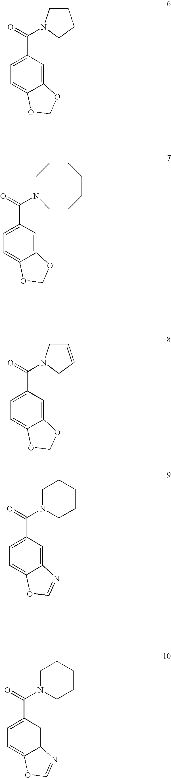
C12=CC(C(=O)N3CCCCCCC3)=CC=C1OCO2.C12=CC(C(=O)N3CC=CCC3)=CC=C1OC=N2.C12=CC(C(=O)N3CCCCC3)=CC=C1OC=N2.C12=CC(C(=O)N3CCCC3)=CC=C1OCO2.C12=CC(C(=O)N3CC=CC3)=CC=C1OCO2
